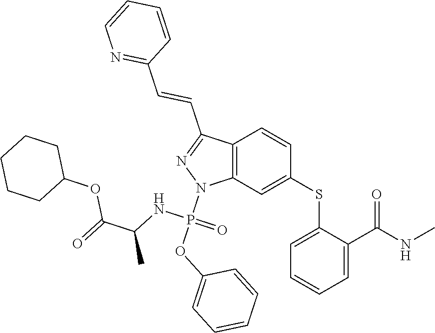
C1(SC2=CC3=C(C=C2)C(C=CC2=NC=CC=C2)=NN3P(OC2=CC=CC=C2)(NC(C)C(=O)OC2CCCCC2)=O)=CC=CC=C1C(NC)=O
